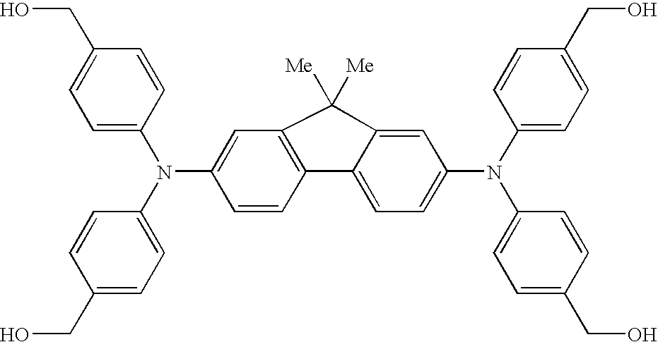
C1=C2C(=CC=C1N(C1=CC=C(CO)C=C1)C1=CC=C(CO)C=C1)C1=C(C=C(N(C3=CC=C(CO)C=C3)C3=CC=C(CO)C=C3)C=C1)C2([Me])[Me]
